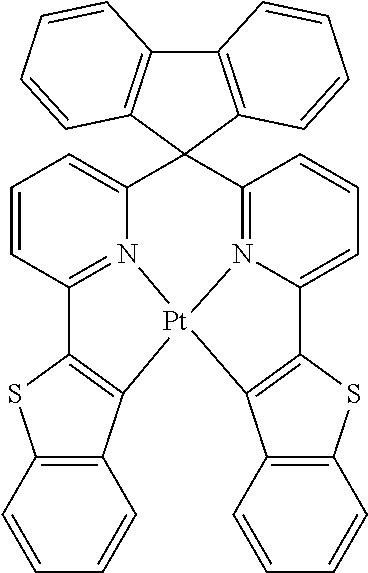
N12=C3C=CC=C1C1=C(C4=C(S1)C=CC=C4)[Pt]21N2=C(C=CC=C2C32C3=C(C4=C2C=CC=C4)C=CC=C3)C2=C1C1=C(S2)C=CC=C1
